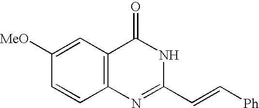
C12=C(C=C([MeO])C=C1)C(=O)NC(C=C[Ph])=N2
